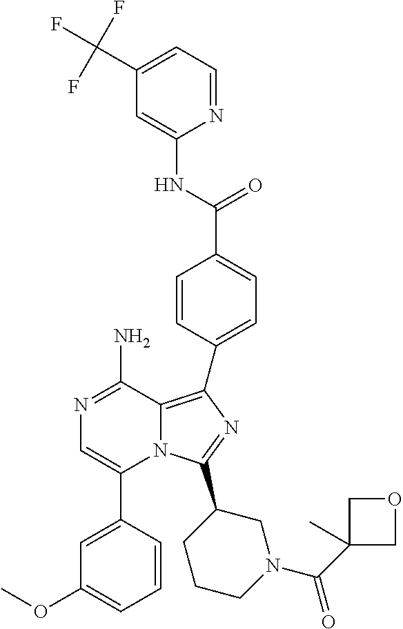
C1(C2=CN=C(N)C3=C(C4=CC=C(C(NC5=CC(C(F)(F)F)=CC=N5)=O)C=C4)N=C(C4CCCN(C(C5(C)COC5)=O)C4)N23)=CC(OC)=CC=C1
